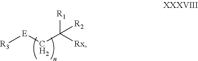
[R3][E]CC([R1])([Rx])[R2]
